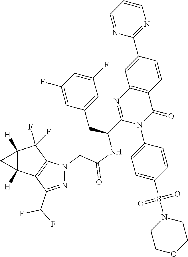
C12([H])C([H])(C3=C(C1(F)F)N(CC(NC(C1=NC4=C(C(=O)N1C1=CC=C(S(N5CCOCC5)(=O)=O)C=C1)C=CC(C1=NC=CC=N1)=C4)CC1=CC(F)=CC(F)=C1)=O)N=C3C(F)F)C2
